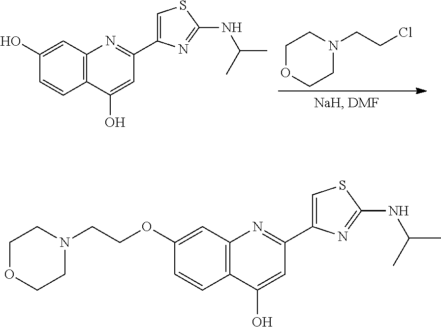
C1CN(CCCl)CCO1.C1=CC2=C(C=C1O)N=C(C1=CSC(NC(C)C)=N1)C=C2O.C1CN(CCOC2=CC3=C(C=C2)C(O)=CC(C2=CSC(NC(C)C)=N2)=N3)CCO1
